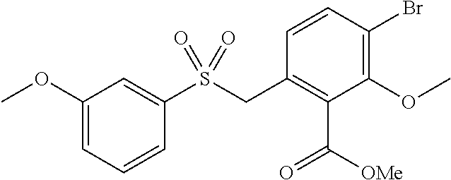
C1(OC)=CC=CC(S(CC2=C(C([OMe])=O)C(OC)=C(Br)C=C2)(=O)=O)=C1
